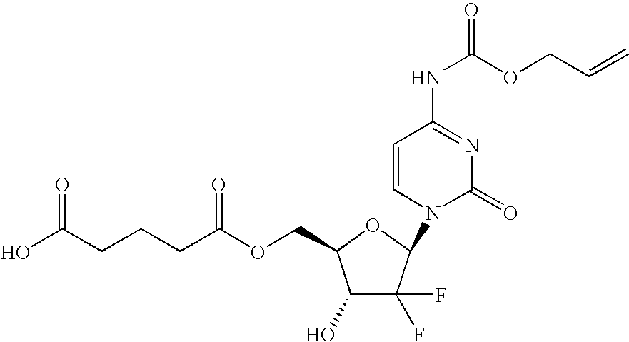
C1(O)C(F)(F)C(N2C(=O)N=C(NC(=O)OCC=C)C=C2)OC1COC(CCCC(O)=O)=O
